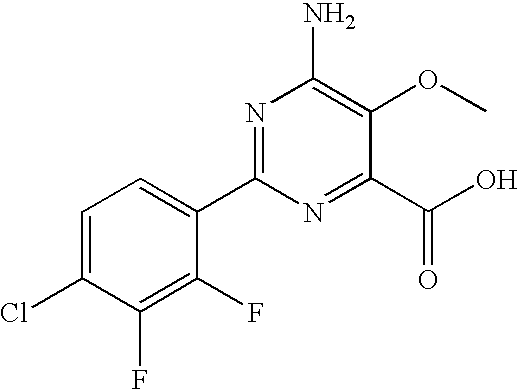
C1=C(Cl)C(F)=C(F)C(C2=NC(N)=C(OC)C(C(O)=O)=N2)=C1
